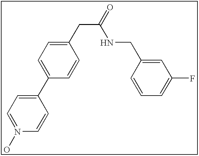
C1=N(O)C=CC(C2=CC=C(CC(NCC3=CC(F)=CC=C3)=O)C=C2)=C1
